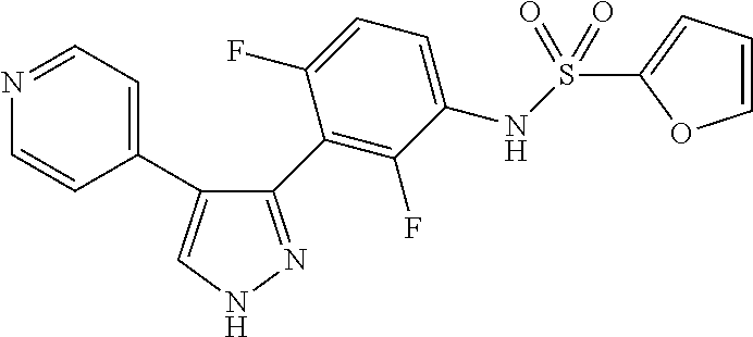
C1=CN=CC=C1C1=CNN=C1C1=C(F)C(NS(=O)(=O)C2=CC=CO2)=CC=C1F
